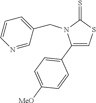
C1(C2=CC=C([MeO])C=C2)=CSC(=S)N1CC1=CC=CN=C1
